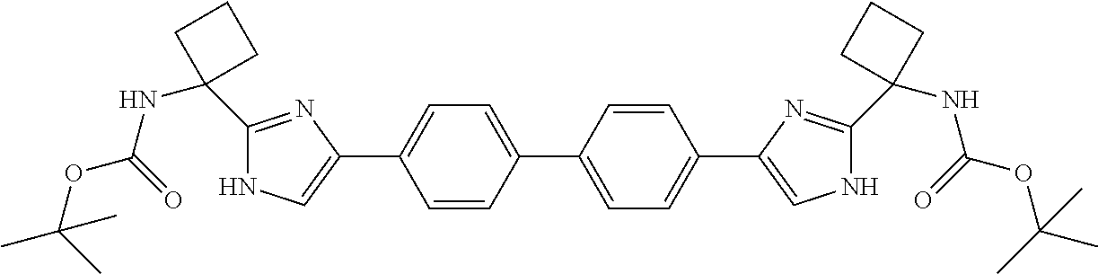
C1=CC(C2=CC=C(C3=CNC(C4(NC(OC(C)(C)C)=O)CCC4)=N3)C=C2)=CC=C1C1=CNC(C2(NC(OC(C)(C)C)=O)CCC2)=N1
